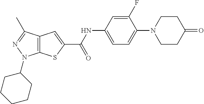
C1=C(NC(C2=CC3=C(S2)N(C2CCCCC2)N=C3C)=O)C=C(F)C(N2CCC(=O)CC2)=C1
